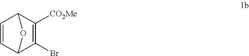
C1=CC2C([CO2Me])=C(Br)C1O2
